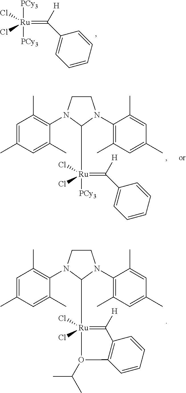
[Ru](Cl)(Cl)([PCy3])(=C([H])C1=CC=CC=C1)[PCy3].C1CN(C2=C(C)C=C(C)C=C2C)C([Ru](Cl)(Cl)([PCy3])=C([H])C2=CC=CC=C2)N1C1=C(C)C=C(C)C=C1C.C1CN(C2=C(C)C=C(C)C=C2C)C([Ru]2(Cl)(Cl)=C([H])C3=C(O2C(C)C)C=CC=C3)N1C1=C(C)C=C(C)C=C1C
